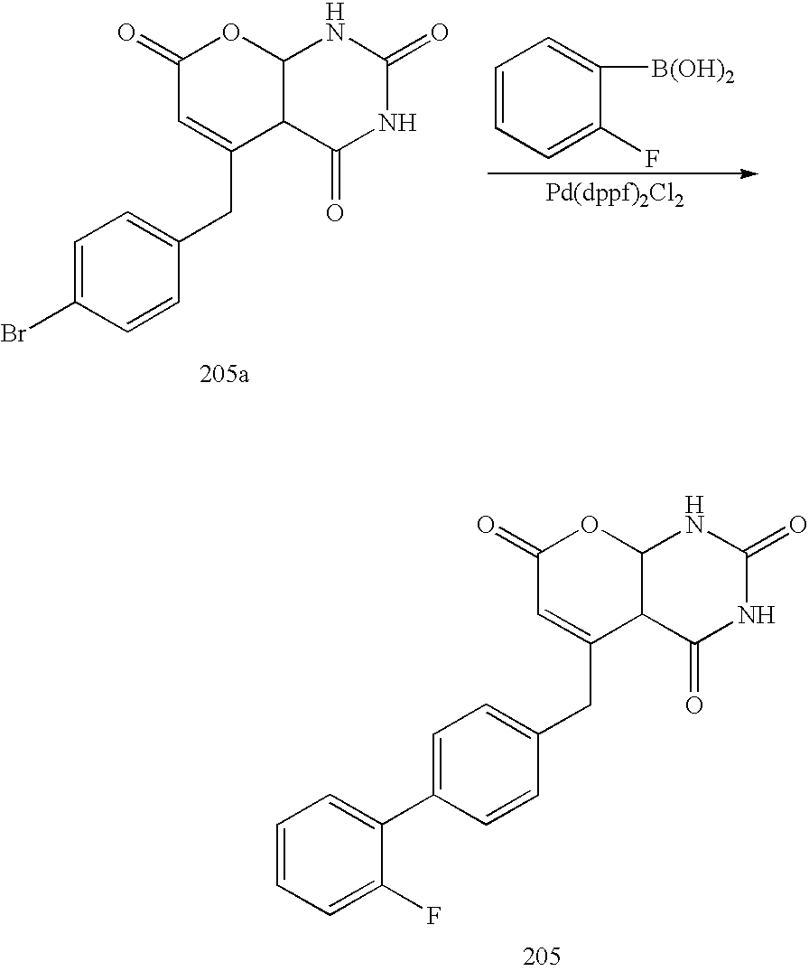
C12C(C(=O)NC(=O)N1)C(CC1=CC=C(Br)C=C1)=CC(=O)O2.C1=CC=C(F)C([B(OH)2])=C1.C12C(C(=O)NC(=O)N1)C(CC1=CC=C(C3=CC=CC=C3F)C=C1)=CC(=O)O2
